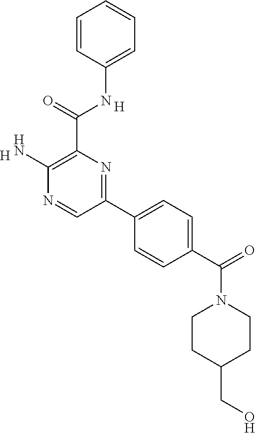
C1=C(NC(C2=C(N)N=CC(C3=CC=C(C(=O)N4CCC(CO)CC4)C=C3)=N2)=O)C=CC=C1.[H].[H]
